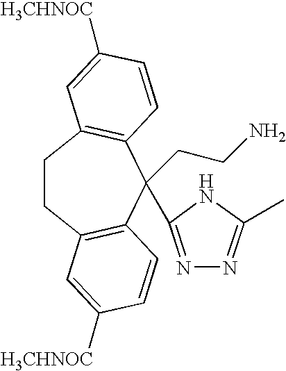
C1CC2=C(C=CC([H3CHNOC])=C2)C(CCN)(C2=NN=C(C)N2)C2=C1C=C([H3CHNOC])C=C2
